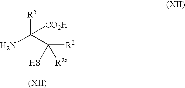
[R5]C(C([R2a])([R2])S)(N)[CO2H]
